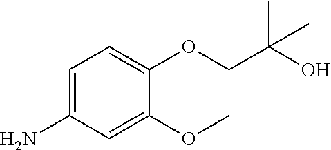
C1=C(N)C=C(OC)C(OCC(C)(O)C)=C1
